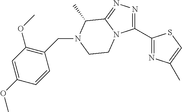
C1(CN2C(C)C3=NN=C(C4=NC(C)=CS4)N3CC2)=C(OC)C=C(OC)C=C1
